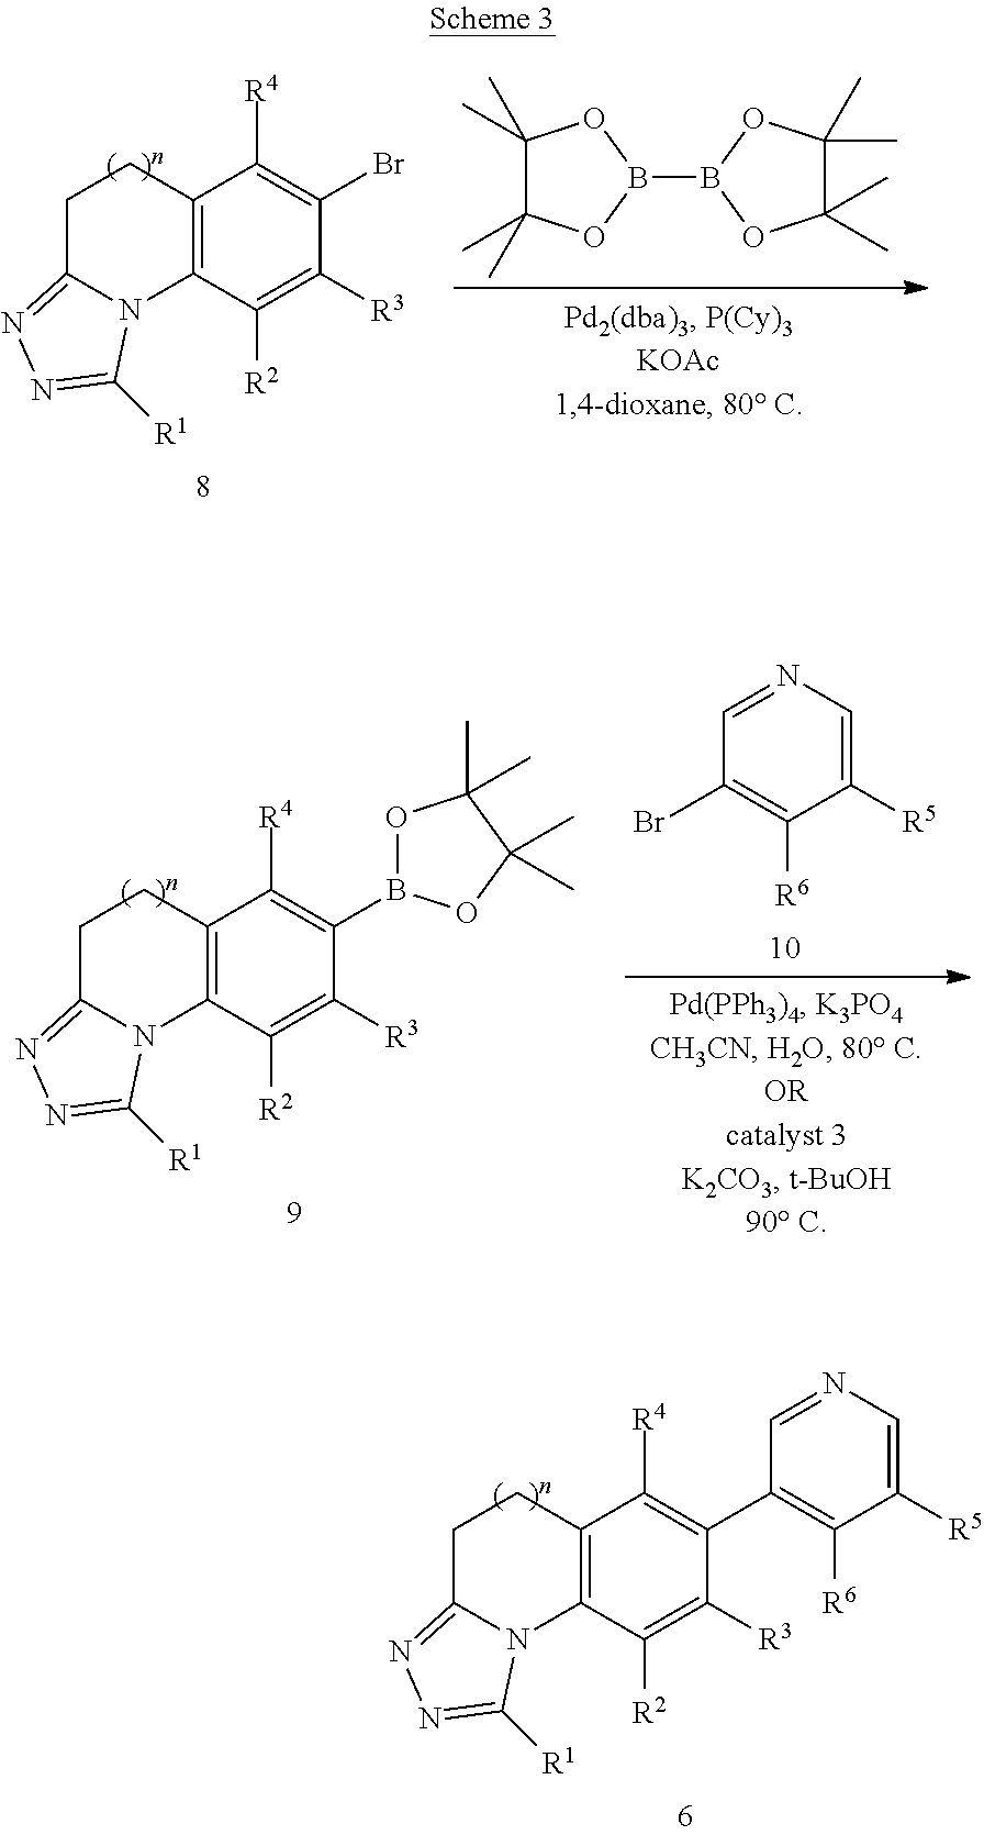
C1C2=NN=C([R1])N2C2=C(C1)C([R4])=C(Br)C([R3])=C2[R2].B1(B2OC(C)(C)C(C)(C)O2)OC(C)(C)C(C)(C)O1.C1C2=NN=C([R1])N2C2=C(C1)C([R4])=C(C1=C([R6])C([R5])=CN=C1)C([R3])=C2[R2].C1C2=NN=C([R1])N2C2=C(C1)C([R4])=C(B1OC(C)(C)C(C)(C)O1)C([R3])=C2[R2].C1([R5])=CN=CC(Br)=C1[R6]
